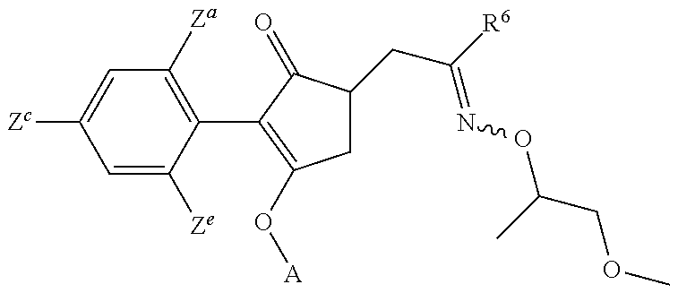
C1=C([Ze])C(C2=C(O[A])CC(CC(=NOC(COC)C)[R6])C2=O)=C([Za])C=C1[Zc]
